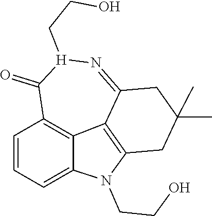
CC1(C)CC2=C3C4=C(C=CC=C4N2CCO)C(=O)[H](CCO)N=C3C1
